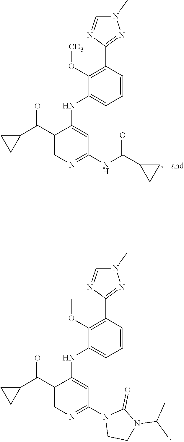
C1(OC)=C(C2=NN(C)C=N2)C=CC=C1NC1=CC(N2CCN(C(C)C)C2=O)=NC=C1C(C1CC1)=O.C1(O[CD3])=C(C2=NN(C)C=N2)C=CC=C1NC1=CC(NC(C2CC2)=O)=NC=C1C(C1CC1)=O
